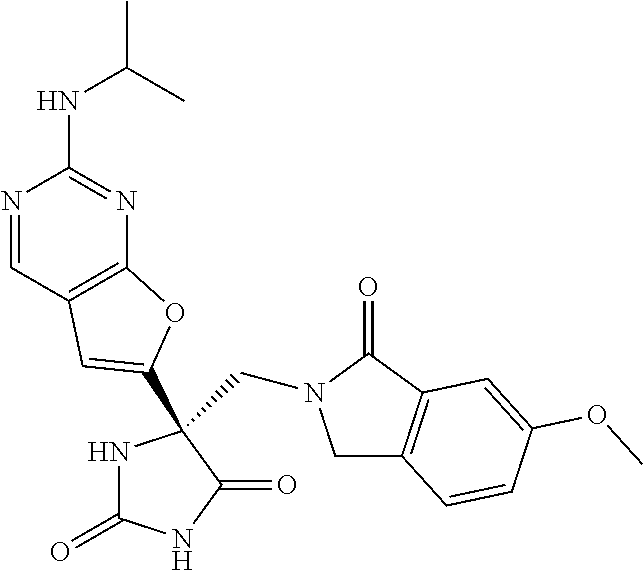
C1C2=C(C(=O)N1CC1(C3=CC4=C(N=C(NC(C)C)N=C4)O3)NC(=O)NC1=O)C=C(OC)C=C2
